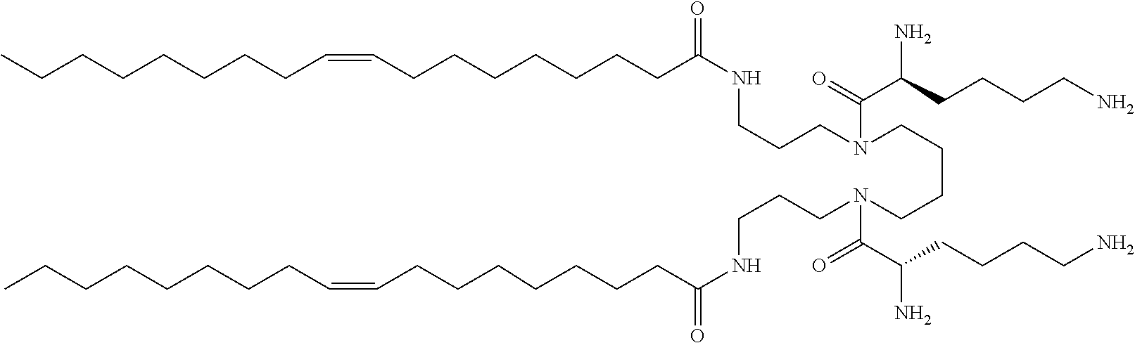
O=C(CCCCCCCC=CCCCCCCCC)NCCCN(CCCCN(C(=O)C(CCCCN)N)CCCNC(CCCCCCCC=CCCCCCCCC)=O)C(=O)C(CCCCN)N
